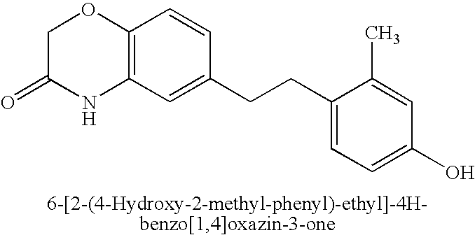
C1C(=O)NC2=C(O1)C=CC(CCC1=CC=C(O)C=C1C)=C2
